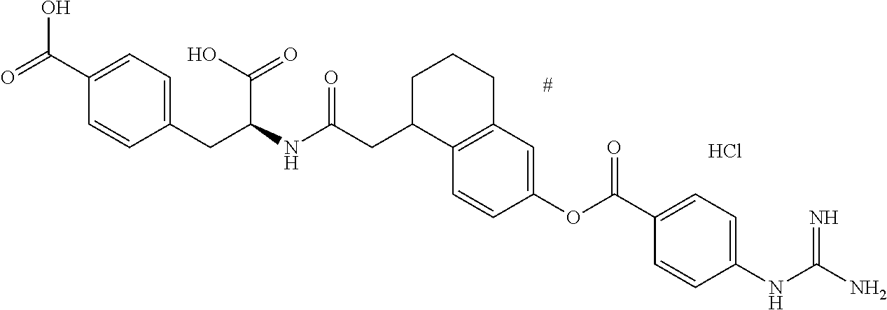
C12=C(C=C(OC(C3=CC=C(NC(N)=N)C=C3)=O)C=C1)CCCC2CC(NC(CC1=CC=C(C(=O)O)C=C1)C(O)=O)=O.Cl
